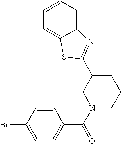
C1(C2=NC3=CC=CC=C3S2)CN(C(=O)C2=CC=C(Br)C=C2)CCC1
